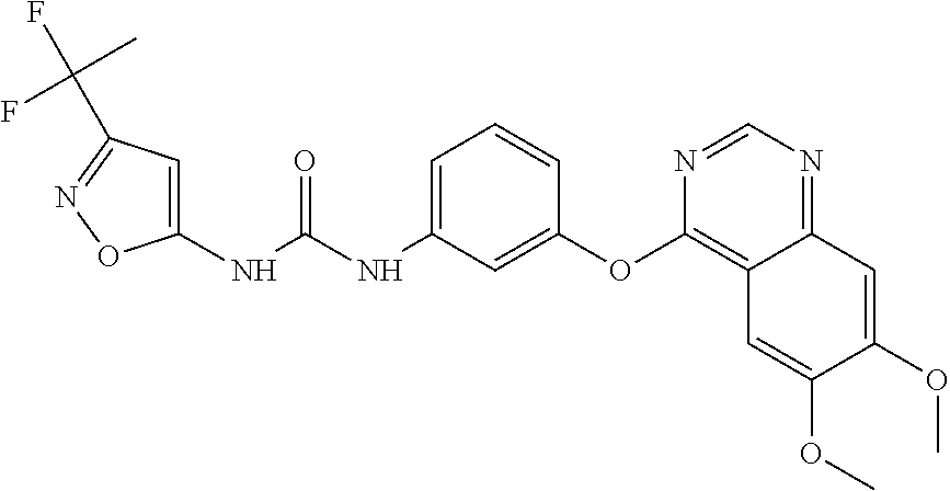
N(C(NC1=CC=CC(OC2=C3C(=NC=N2)C=C(OC)C(OC)=C3)=C1)=O)C1=CC(C(F)(C)F)=NO1
